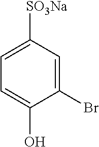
C1=C([SO3Na])C=C(Br)C(O)=C1
